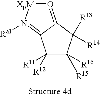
O1=C2C(=N([Ra1])[XpM]1)C([R12])([R11])C([R15])([R16])C2([R13])[R14]
